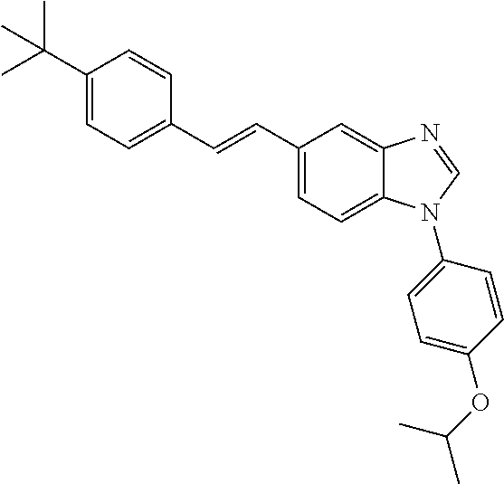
C1(C(C)(C)C)=CC=C(C=CC2=CC=C3C(=C2)N=CN3C2=CC=C(OC(C)C)C=C2)C=C1
